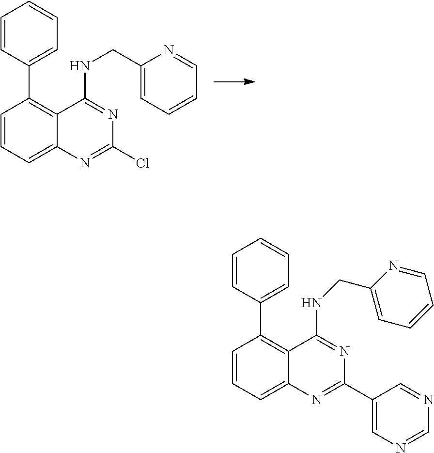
C1=CC=C2C(=C1C1=CC=CC=C1)C(NCC1=CC=CC=N1)=NC(Cl)=N2.C1=CC=C2C(=C1C1=CC=CC=C1)C(NCC1=CC=CC=N1)=NC(C1=CN=CN=C1)=N2
